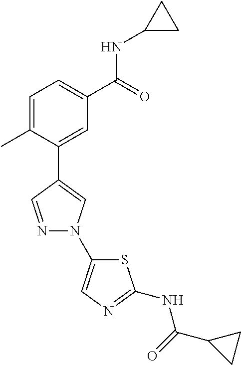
C1=C(C)C(C2=CN(C3=CN=C(NC(C4CC4)=O)S3)N=C2)=CC(C(=O)NC2CC2)=C1
